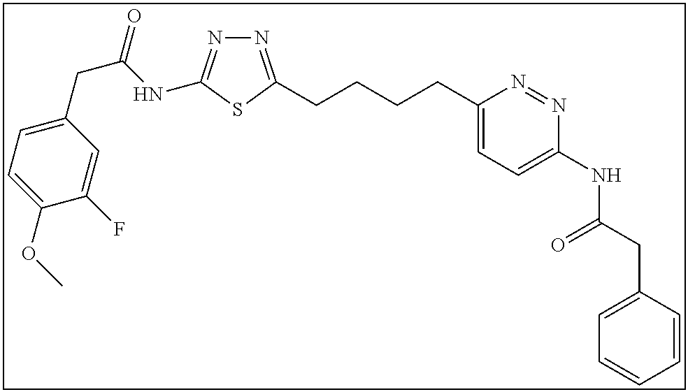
N1=C(CCCCC2=CC=C(NC(CC3=CC=CC=C3)=O)N=N2)SC(NC(CC2=CC=C(OC)C(F)=C2)=O)=N1
